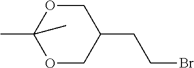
O1CC(CCBr)COC1(C)C
